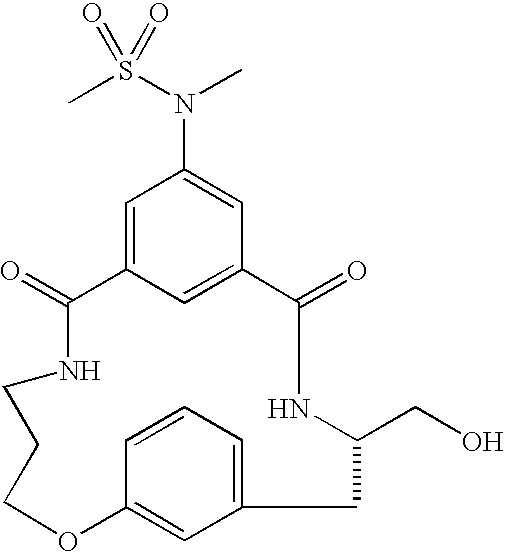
C1=CC2=CC(=C1)CC(CO)NC(=O)C1=CC(=CC(N(S(C)(=O)=O)C)=C1)C(=O)NCCCO2
